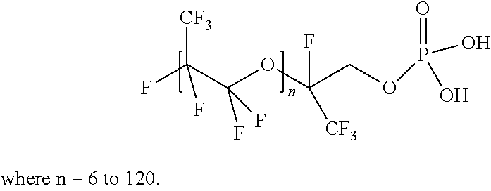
FC(C(OC(COP(=O)(O)O)(F)[CF3])(F)F)([CF3])F
